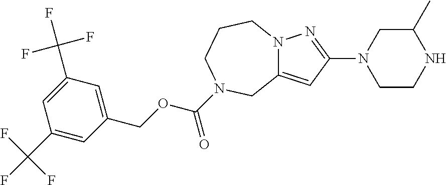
C1=C(C(F)(F)F)C=C(COC(=O)N2CCCN3C(=CC(N4CCNC(C)C4)=N3)C2)C=C1C(F)(F)F
